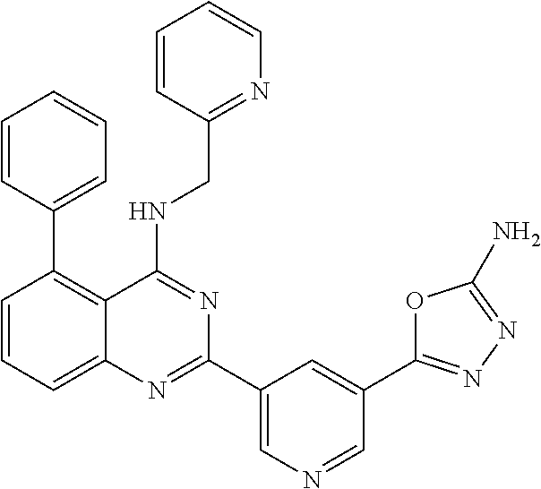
C1=CC(C2=C3C(=CC=C2)N=C(C2=CN=CC(C4=NN=C(N)O4)=C2)N=C3NCC2=NC=CC=C2)=CC=C1
